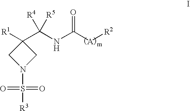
[R1]C1(C(NC([A][R2])=O)([R5])[R4])CN(S(=O)(=O)[R3])C1
